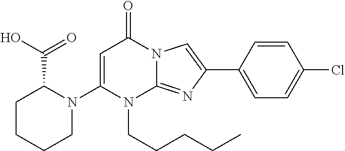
N1(C2=CC(=O)N3C(=NC(C4=CC=C(Cl)C=C4)=C3)N2CCCCC)C(C(=O)O)CCCC1
